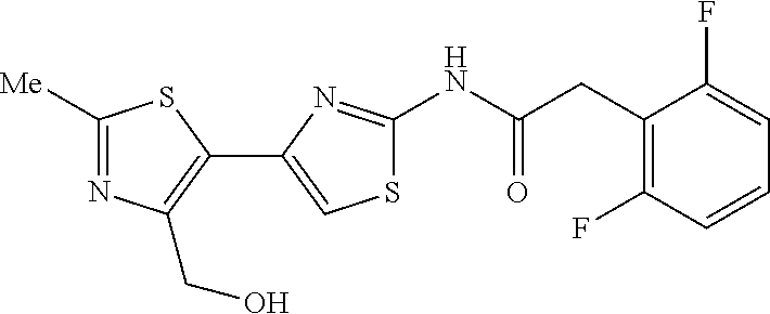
C1([Me])=NC(CO)=C(C2=CSC(NC(=O)CC3=C(F)C=CC=C3F)=N2)S1
